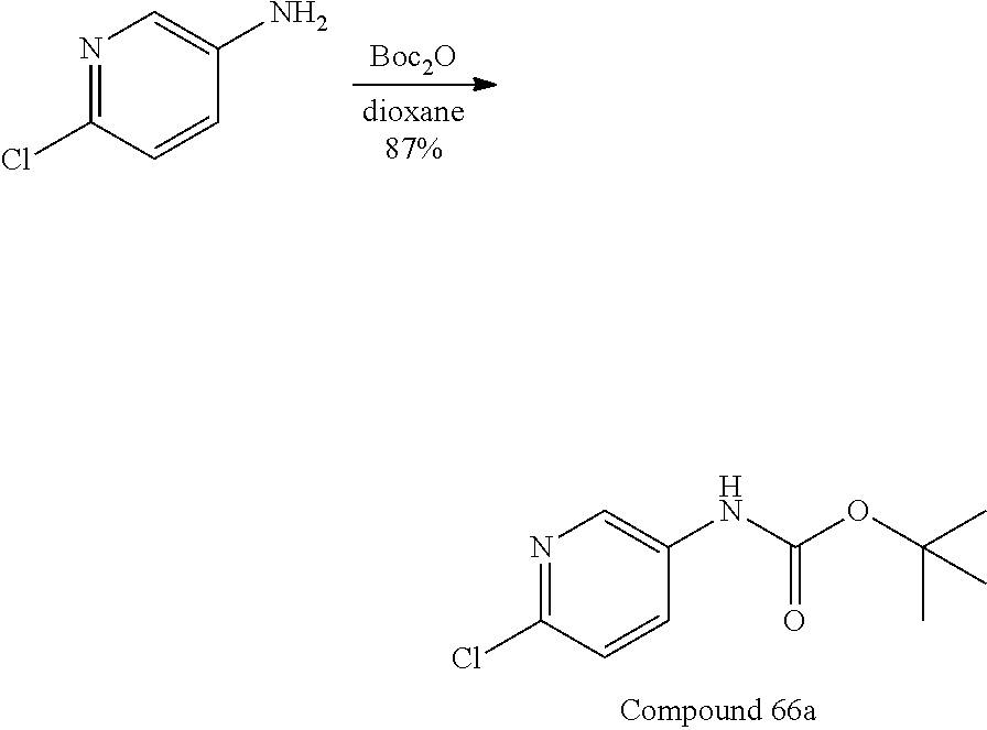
N1=C(Cl)C=CC(NC(OC(C)(C)C)=O)=C1.[Boc2O].N1=C(Cl)C=CC(N)=C1
